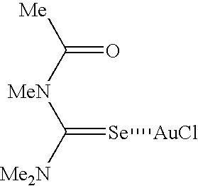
[Me2N]C(=[Se][AuCl])[MeN]C([Me])=O
